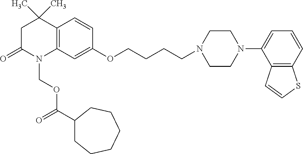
C12=C(C=C(OCCCCN3CCN(C4=CC=CC5=C4C=CS5)CC3)C=C1)N(COC(C1CCCCCC1)=O)C(=O)CC2(C)C
